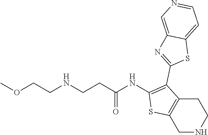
C1(NC(CCNCCOC)=O)=C(C2=NC3=CN=CC=C3S2)C2=C(S1)CNCC2
